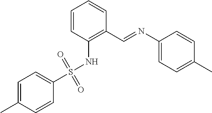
C1=C(C)C=CC(S(NC2=C(C=NC3=CC=C(C)C=C3)C=CC=C2)(=O)=O)=C1
